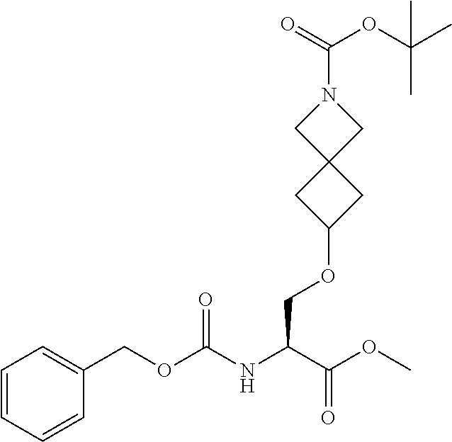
C1(COC(NC(C(OC)=O)COC2CC3(C2)CN(C(=O)OC(C)(C)C)C3)=O)=CC=CC=C1
